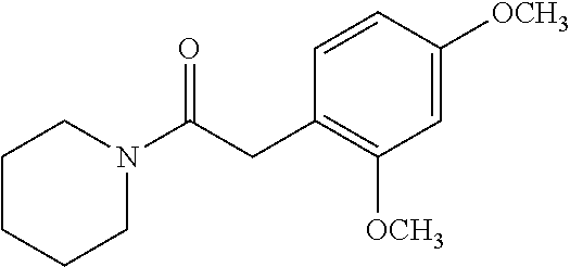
C1CCCN(C(CC2=C([OCH3])C=C([OCH3])C=C2)=O)C1
